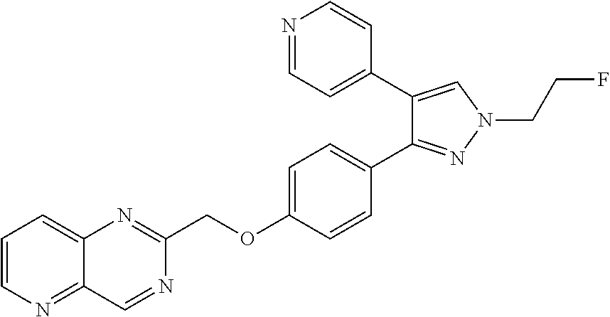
C1(COC2=CC=C(C3=NN(CCF)C=C3C3=CC=NC=C3)C=C2)=NC2=CC=CN=C2C=N1
